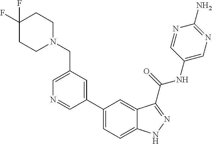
C1(CN2CCC(F)(F)CC2)=CN=CC(C2=CC=C3C(=C2)C(C(NC2=CN=C(N)N=C2)=O)=NN3)=C1
